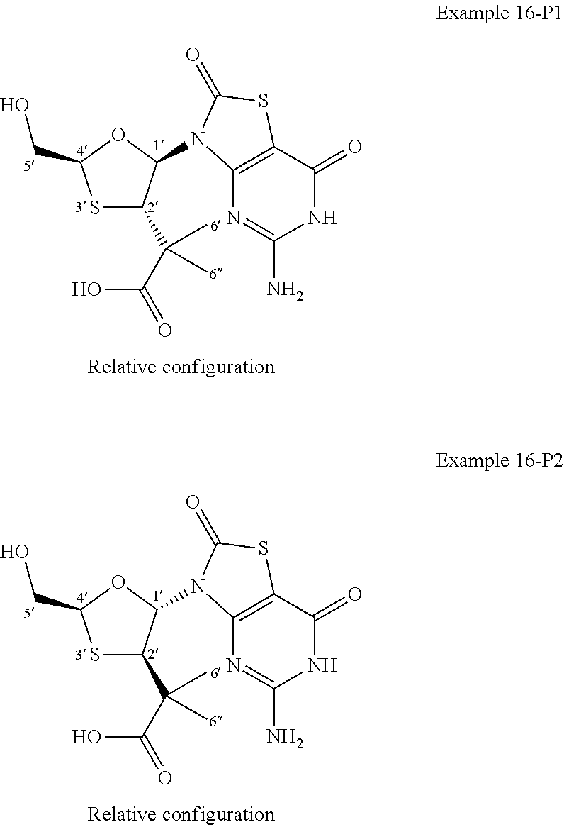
S1C(C(C(O)=O)(C)C)C(N2C3=C(C(=O)NC(N)=N3)SC2=O)OC1CO.S1C(C(C(O)=O)(C)C)C(N2C3=C(C(=O)NC(N)=N3)SC2=O)OC1CO
